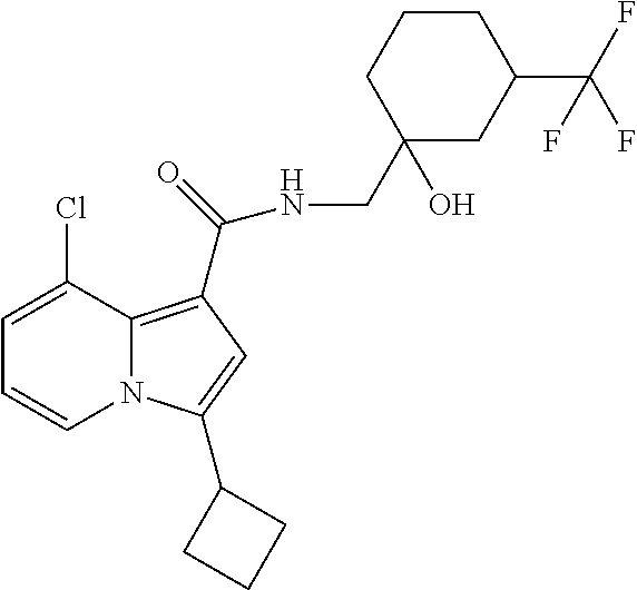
C1=C(Cl)C2=C(C(NCC3(O)CC(C(F)(F)F)CCC3)=O)C=C(C3CCC3)N2C=C1
